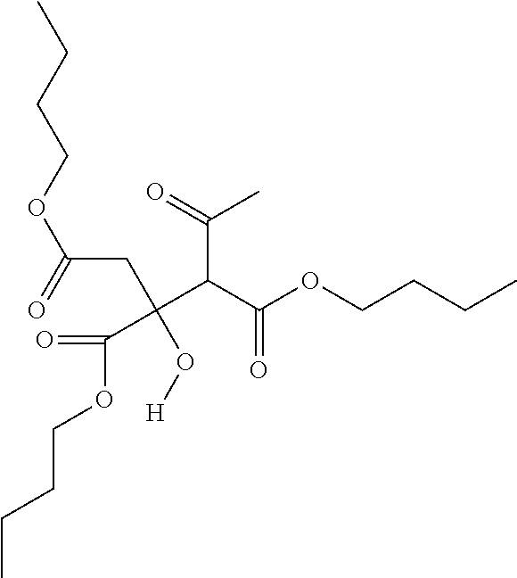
CCCCOC(=O)CC(O[H])(C(C(OCCCC)=O)C(=O)C)C(OCCCC)=O
